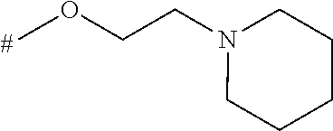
COCCN1CCCCC1
